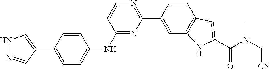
N1=C(NC2=CC=C(C3=CNN=C3)C=C2)C=CN=C1C1=CC2=C(C=C1)C=C(C(N(C[CN])C)=O)N2
